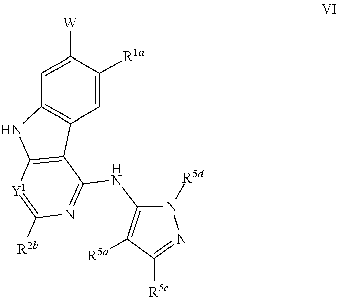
C1=C([R1a])C([W])=CC2=C1C1=C(N2)[Y1]=C([R2b])N=C1NC1=C([R5a])C([R5c])=NN1[R5d]
